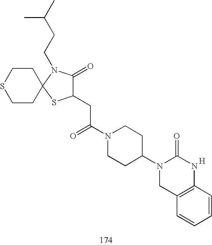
C1(CC(N2CCC(N3CC4=C(NC3=O)C=CC=C4)CC2)=O)C(=O)N(CCC(C)C)C2(S1)CCSCC2.[H]
